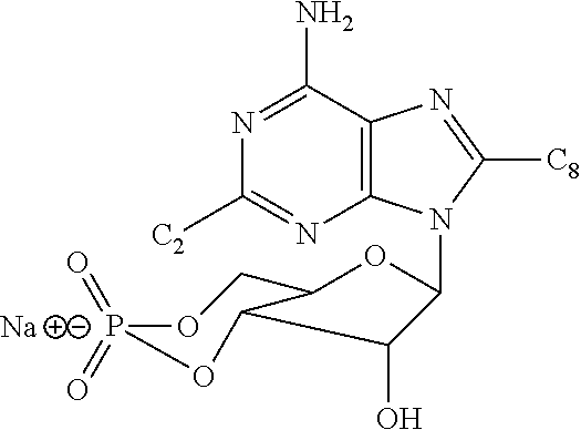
C1(N)=NC([C2])=NC2=C1N=C([C8])N2C1C(O)C2C(O1)CO[P-](=O)(=O)O2.[Na]
